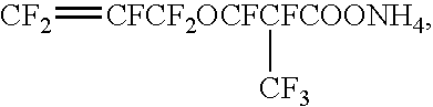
[CF2]=[CFCF2OCFCFCOONH4][CF3]
